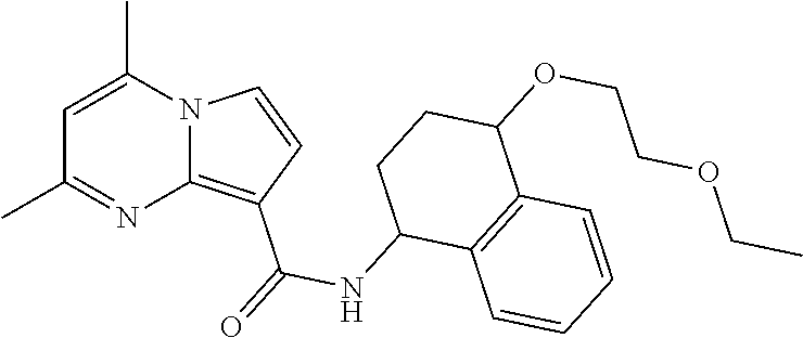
C1=C(C)N2C(=C(C(=O)NC3C4=C(C(OCCOCC)CC3)C=CC=C4)C=C2)N=C1C
